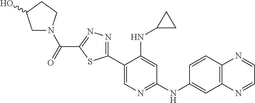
C1(C2=NN=C(C(=O)N3CC(O)CC3)S2)=CN=C(NC2=CC3=C(C=C2)N=CC=N3)C=C1NC1CC1
